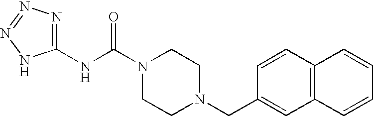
N(C(N1CCN(CC2=CC3=C(C=C2)C=CC=C3)CC1)=O)C1=NN=NN1
